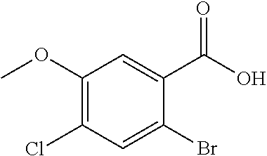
C1(OC)=C(Cl)C=C(Br)C(C(O)=O)=C1
